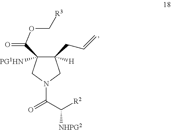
C1([H])(CC=C)C([PG1HN])(C(=O)OC[R3])CN(C(=O)C([R2])[NHPG2])C1
